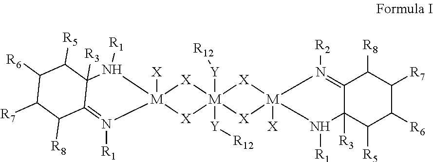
C12=N([R2])[M]3([X])(N([R1])C1([R3])C([R5])C([R6])C([R7])C2[R8])[X][M]1([Y][R12])([Y][R12])([X]3)[X][M]2([X])(N([R1])C3([R3])C(=N2[R1])C([R8])C([R7])C([R6])C3[R5])[X]1
